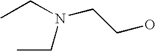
CCN(CCO)CC
